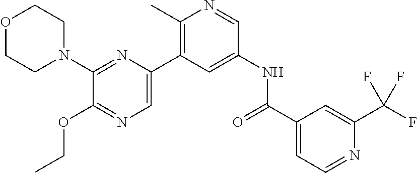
O1CCN(C2=NC(C3=C(C)N=CC(NC(C4=CC=NC(C(F)(F)F)=C4)=O)=C3)=CN=C2OCC)CC1
